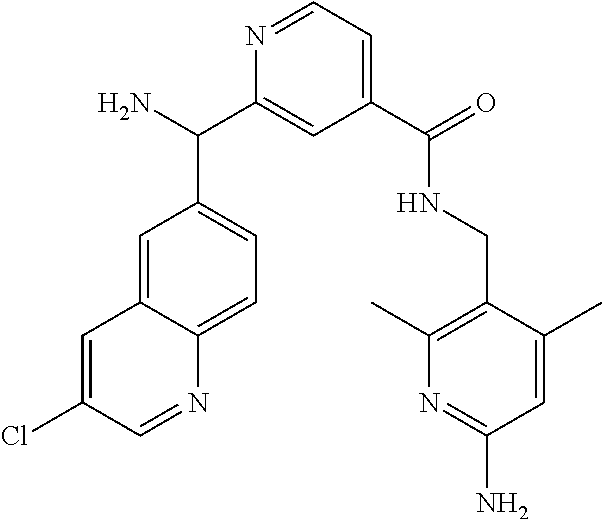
C1(C(=O)NCC2=C(C)N=C(N)C=C2C)=CC=NC(C(C2=CC=C3C(=C2)C=C(Cl)C=N3)N)=C1
